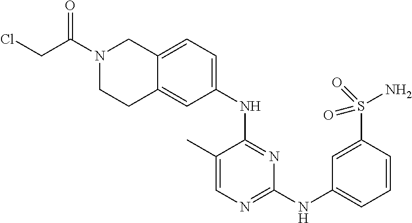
C1(NC2=NC(NC3=CC=CC(S(N)(=O)=O)=C3)=NC=C2C)=CC=C2C(=C1)CCN(C(=O)CCl)C2
